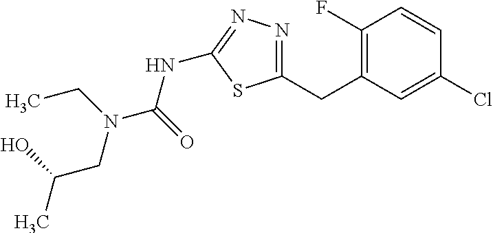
C1(F)=C(CC2=NN=C(NC(=O)N(CC)CC(O)C)S2)C=C(Cl)C=C1
